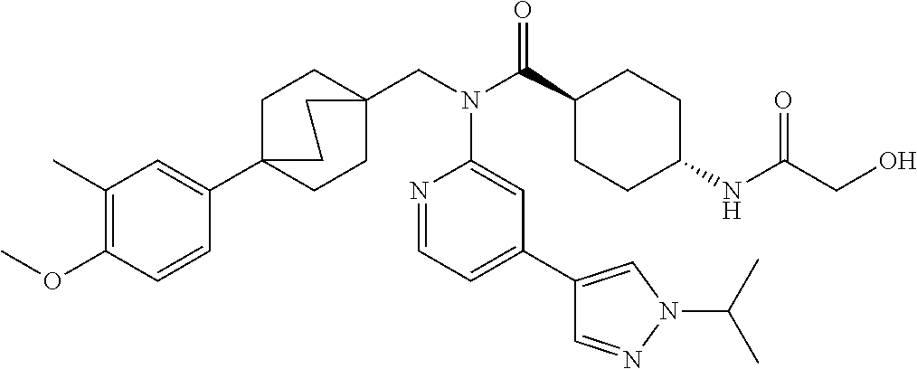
C1(C)=C(OC)C=CC(C23CCC(CN(C(C4CCC(NC(CO)=O)CC4)=O)C4=CC(C5=CN(C(C)C)N=C5)=CC=N4)(CC2)CC3)=C1
